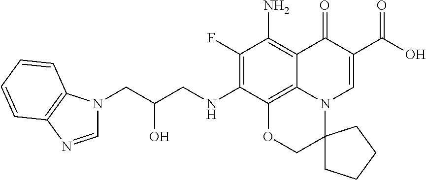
C1(F)=C(NCC(CN2C=NC3=C2C=CC=C3)O)C2=C3C(=C1N)C(=O)C(C(=O)O)=CN3C1(CO2)CCCC1
